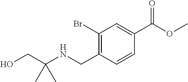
C1(Br)=C(CNC(CO)(C)C)C=CC(C(OC)=O)=C1
